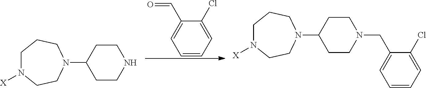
C1=CC=C(Cl)C(C=O)=C1.C1N([X])CCN(C2CCNCC2)CC1.C1N([X])CCN(C2CCN(CC3=CC=CC=C3Cl)CC2)CC1
